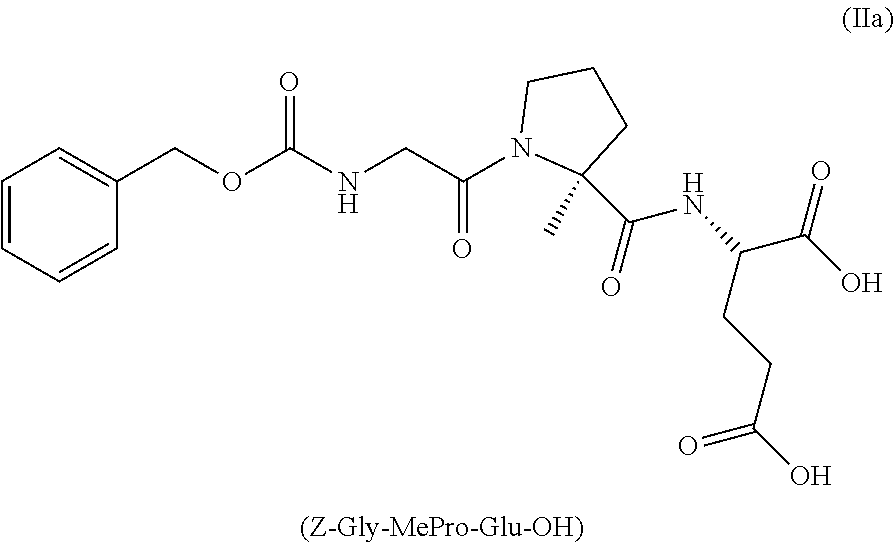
C1=CC=CC(COC(NCC(N2C(C(=O)NC(C(O)=O)CCC(O)=O)(C)CCC2)=O)=O)=C1
